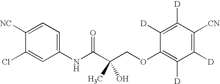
C1=C([NC])C(Cl)=CC(NC(C(COC2=C([D])C([D])=C([CN])C([D])=C2[D])(C)O)=O)=C1
